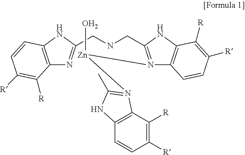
C12=C(NC(CNCC3=N([Zn](O)N4=C(C)NC5=C4C([R])=C([R])C=C5)C4=C(N3)C([R])=C([R])C=C4)=N1)C=CC([R])=C2[R]
